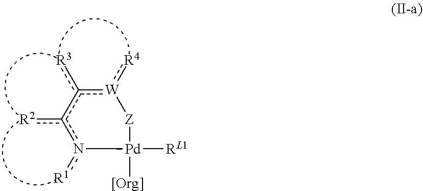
c1([R3])c([R2])n([R1])[Pd]([[Org]])([RL1])[Z][W]1:[R4]
